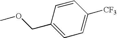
COCC1=CC=C([CF3])C=C1
